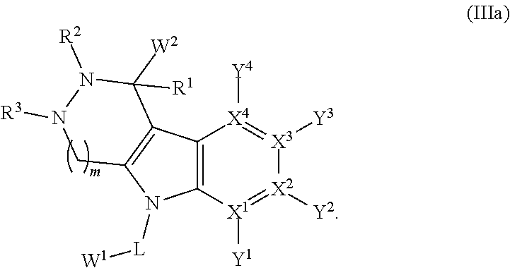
C12=C([X1]([Y1])=[X2]([Y2])[X3]([Y3])=[X4]1[Y4])N([L][W1])C1=C2C([W2])([R1])N([R2])N([R3])C1
